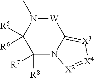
[W]1N(C)C([R5])([R6])C([R7])([R8])N2C1=[X3][X4]=[X2]2
